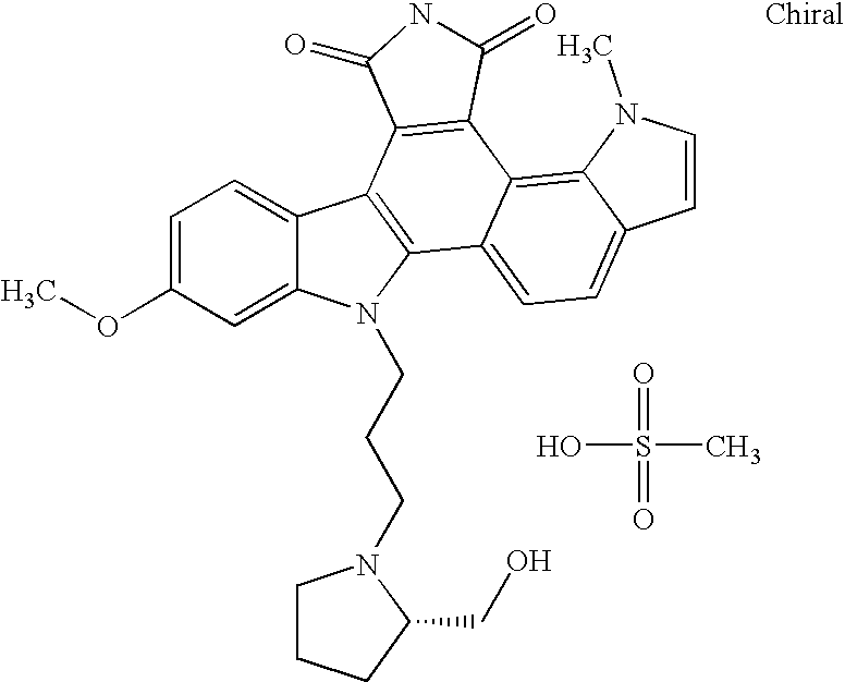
O=S(O)(C)=O.C12=CC(OC)=CC=C1C1=C(N2CCCN2CCCC2CO)C2=CC=C3C(=C2C2=C1C(=O)NC2=O)N(C)C=C3
